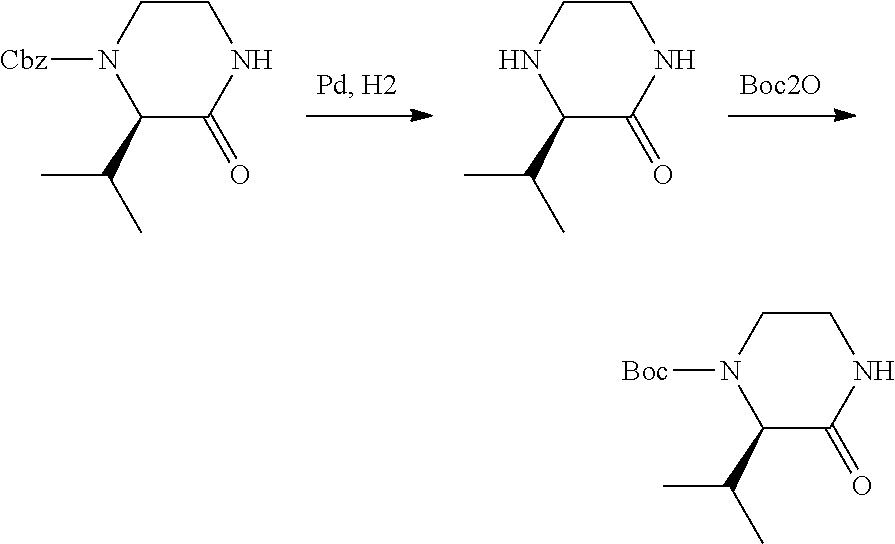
[Boc2O].C1(C(C)C)C(=O)NCCN1[Cbz].C1(C(C)C)C(=O)NCCN1.C1(C(C)C)C(=O)NCCN1[Boc]
